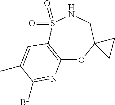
C12=C(S(=O)(=O)NCC3(O1)CC3)C=C(C)C(Br)=N2
